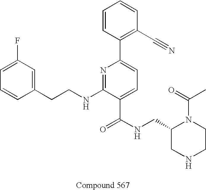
C1=C(F)C=C(CCNC2=NC(C3=C(C#N)C=CC=C3)=CC=C2C(NCC2CNCCN2C(=O)C)=O)C=C1
